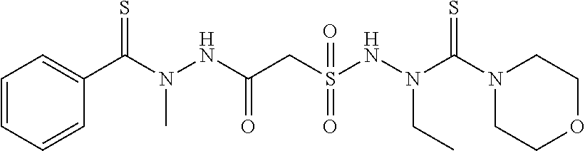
C1=CC=CC=C1C(N(NC(CS(NN(C(N1CCOCC1)=S)CC)(=O)=O)=O)C)=S
